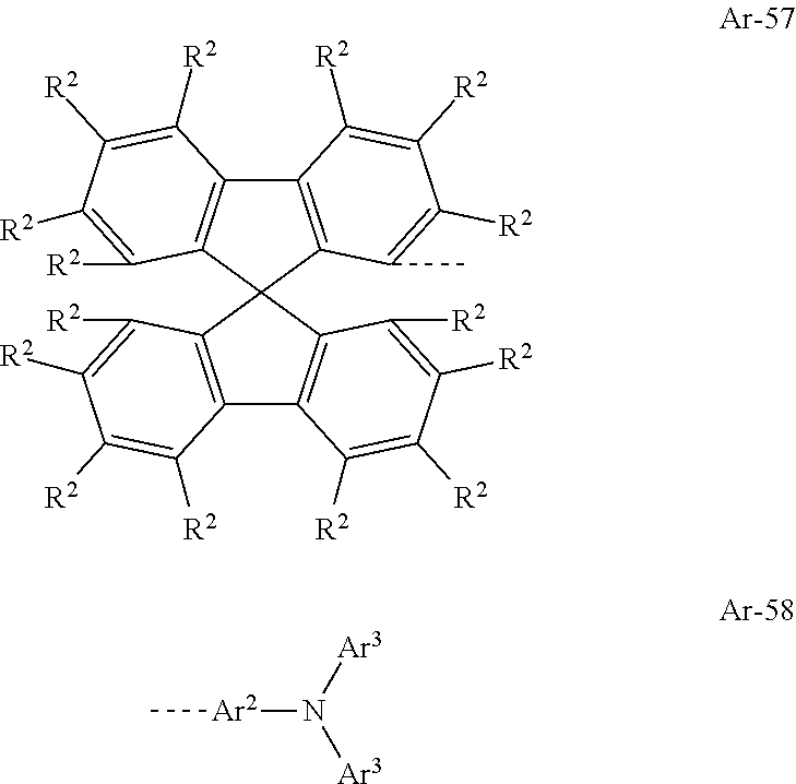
C12=C(C([R2])=C([R2])C([R2])=C1[R2])C1(C3=C2C([R2])=C([R2])C([R2])=C3[R2])C2=C(C3=C1C([R2])=C([R2])C([R2])=C3[R2])C([R2])=C([R2])C([R2])=C2C.[Ar2](C)N([Ar3])[Ar3]
